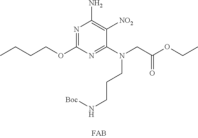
CCCCOC1=NC(N)=C([NO2])C(N(CC(OCC)=O)CCCN[Boc])=N1
